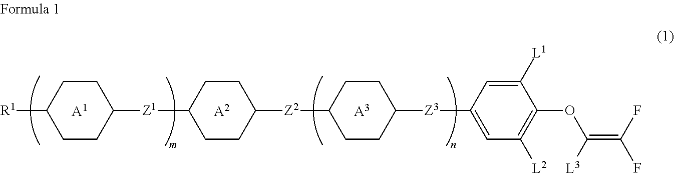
C1CC([Z1]C2CCC([Z2]C3CCC([Z3]C4=CC([L2])=C(OC(=C(F)F)[L3])C([L1])=C4)CC3)CC2)CCC1[R1].[A1].[A2].[A3]
